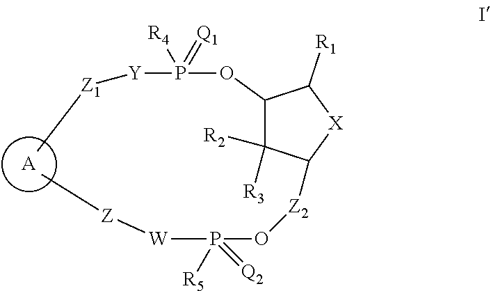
[A].C1(OP([Y][Z1]C)([R4])=[Q1])C([R2])([R3])C([Z2]OP([W][Z]C)([R5])=[Q2])[X]C1[R1]
